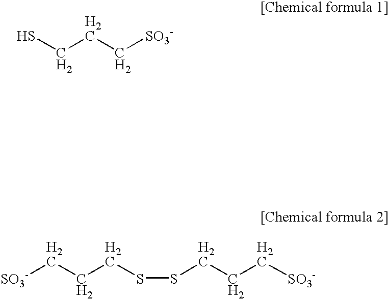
SCCC[SO3-].[SO3-]CCCSSCCC[SO3-]
